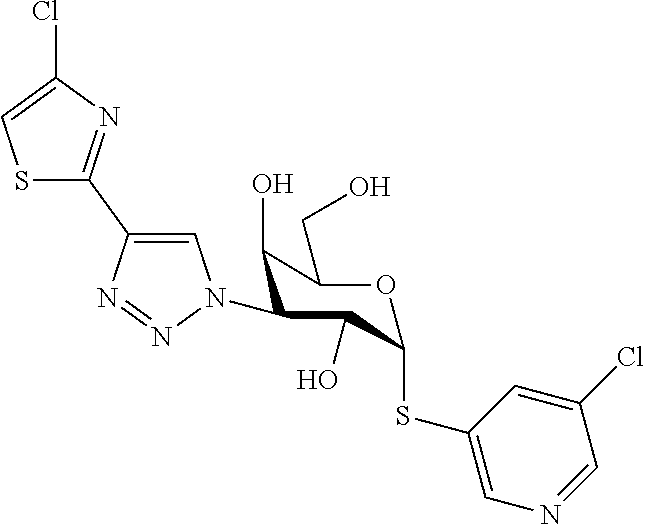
ClC1=CSC(C2=CN(C3C(O)C(CO)OC(SC4=CN=CC(Cl)=C4)C3O)N=N2)=N1
